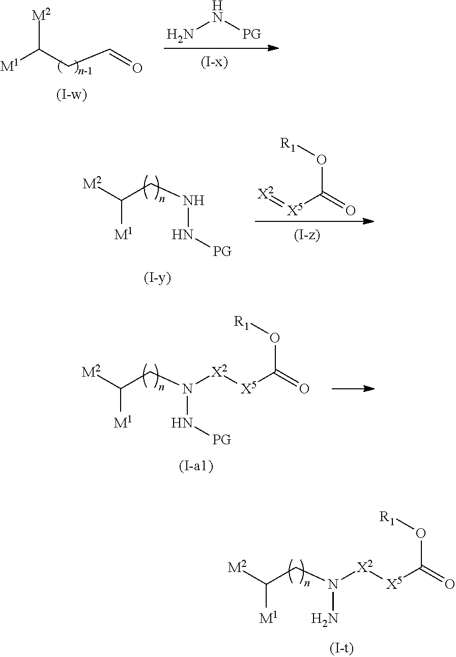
[M2]C(CNN[PG])[M1].[X2]=[X5]C(=O)O[R1].[X2]([X5]C(=O)O[R1])N(CC([M2])[M1])N[PG].[X2]([X5]C(=O)O[R1])N(CC([M2])[M1])N.NN[PG].C(C([M2])[M1])C=O
